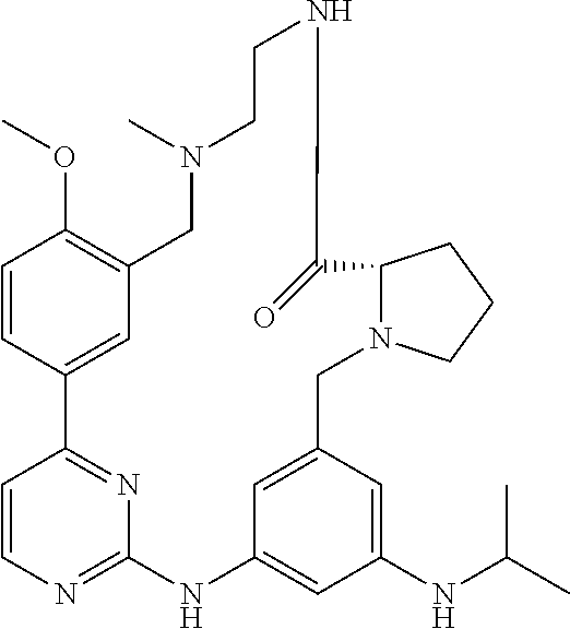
C1=CC2=CC(=C1OC)CN(C)CCNC(=O)C1N(CC3=CC(=CC(NC(C)C)=C3)NC3=NC=CC2=N3)CCC1
